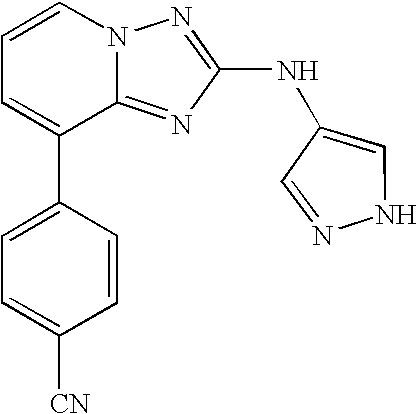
C1=CN2C(=NC(NC3=CNN=C3)=N2)C(C2=CC=C([CN])C=C2)=C1
